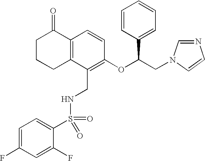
C12=C(C(CNS(=O)(C3=CC=C(F)C=C3F)=O)=C(OC(CN3C=NC=C3)C3=CC=CC=C3)C=C1)CCCC2=O
